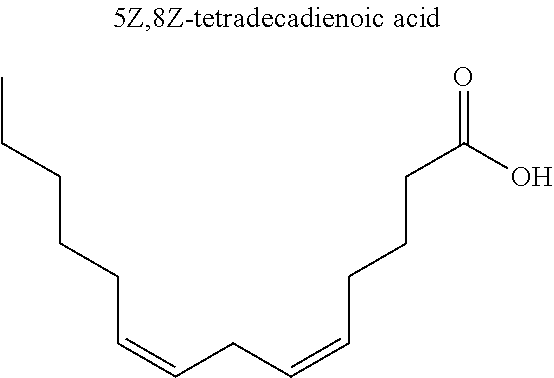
CCCCCC=CCC=CCCCC(O)=O
